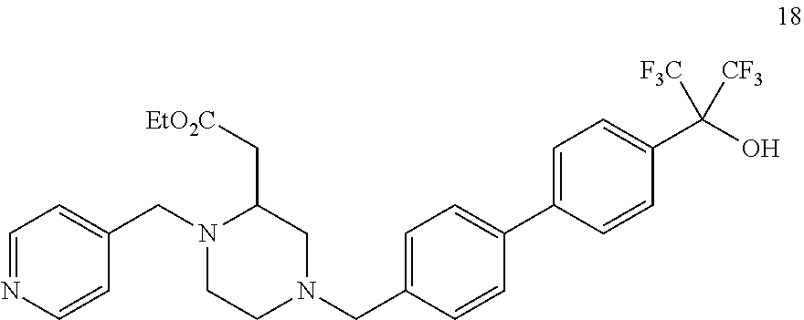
N1(CC2=CC=NC=C2)CCN(CC2=CC=C(C3=CC=C(C(O)([F3C])[CF3])C=C3)C=C2)CC1C[EtO2C]
